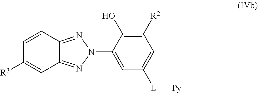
C1=CC2=NN(C3=CC([L][Py])=CC([R2])=C3O)N=C2C=C1[R3]
